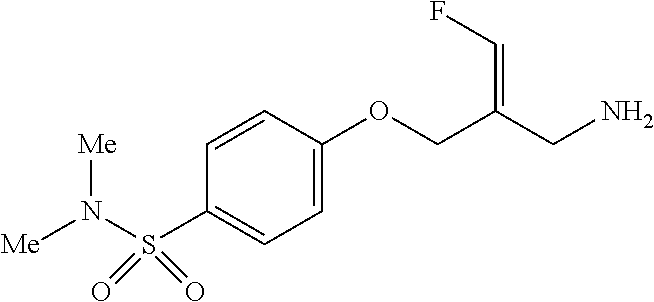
C1=CC(OCC(CN)=CF)=CC=C1S(N([Me])[Me])(=O)=O
